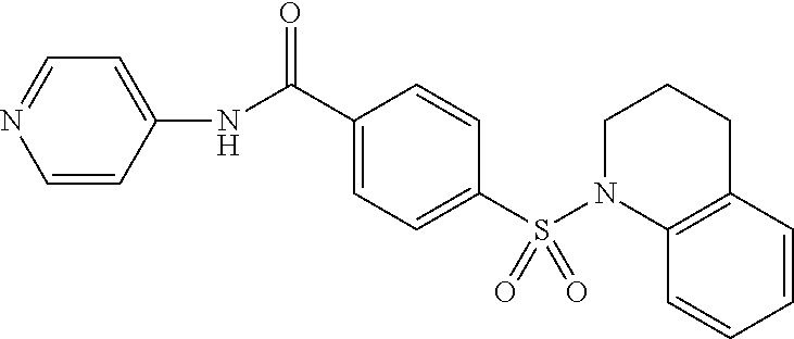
C1(C(NC2=CC=NC=C2)=O)=CC=C(S(=O)(=O)N2C3=C(C=CC=C3)CCC2)C=C1
